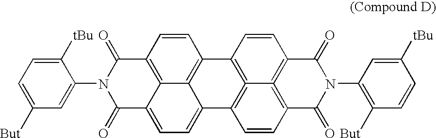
C1([tBu])=CC=C([But])C=C1N1C(=O)C2=CC=C3C4=C(C=CC(=C24)C1=O)C1=C2=C3C=CC3=C2=C(C=C1)C(=O)N(C1=C([But])C=CC([tBu])=C1)C3=O
